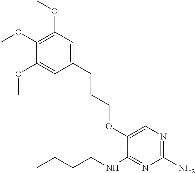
C1(OC)=C(OC)C(OC)=CC(CCCOC2=CN=C(N)N=C2NCCCC)=C1
